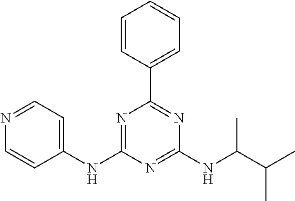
N1=C(NC2=CC=NC=C2)N=C(NC(C(C)C)C)N=C1C1=CC=CC=C1
